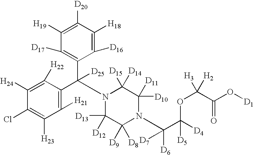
C1([H24])=C([H22])C(C(C2=C([D17])C([H19])=C([D20])C([H18])=C2[D16])([D25])N2C([D13])([D12])C([D9])([D8])N(C(C([D4])(OC([H2])([H3])C(O[D1])=O)[D5])([D6])[D7])C([D10])([D11])C2([D15])[D14])=C([H21])C([H23])=C1Cl
